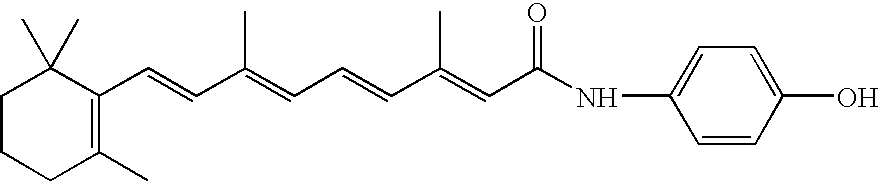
C1CCC(C)=C(C=CC(=CC=CC(=CC(NC2=CC=C(O)C=C2)=O)C)C)C1(C)C
